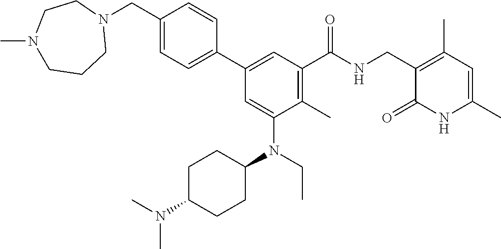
N(C)(C)C1CCC(N(C2=CC(C3=CC=C(CN4CCCN(C)CC4)C=C3)=CC(C(NCC3=C(C)C=C(C)NC3=O)=O)=C2C)CC)CC1
